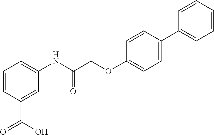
C1=CC(C(=O)O)=CC(NC(=O)COC2=CC=C(C3=CC=CC=C3)C=C2)=C1
